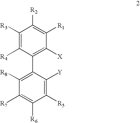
C1([R3])=C([R4])C(C2=C([R8])C([R7])=C([R6])C([R5])=C2[Y])=C([X])C([R1])=C1[R2]
